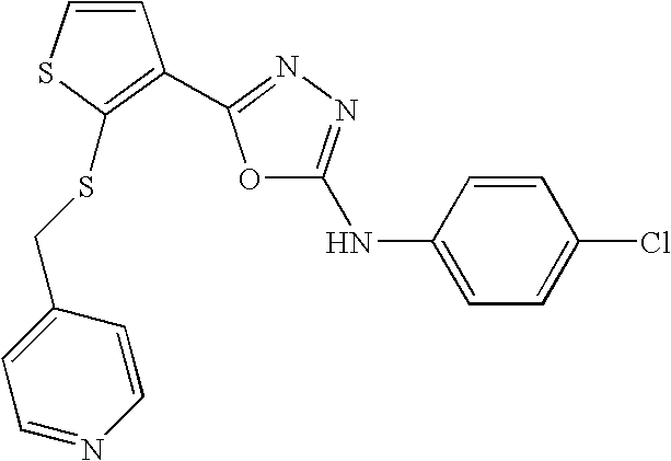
C1=C(Cl)C=CC(NC2=NN=C(C3=C(SCC4=CC=NC=C4)SC=C3)O2)=C1
